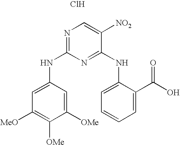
N1=C(NC2=CC([MeO])=C([OMe])C([OMe])=C2)N=C(NC2=CC=CC=C2C(O)=O)C([NO2])=C1.Cl
